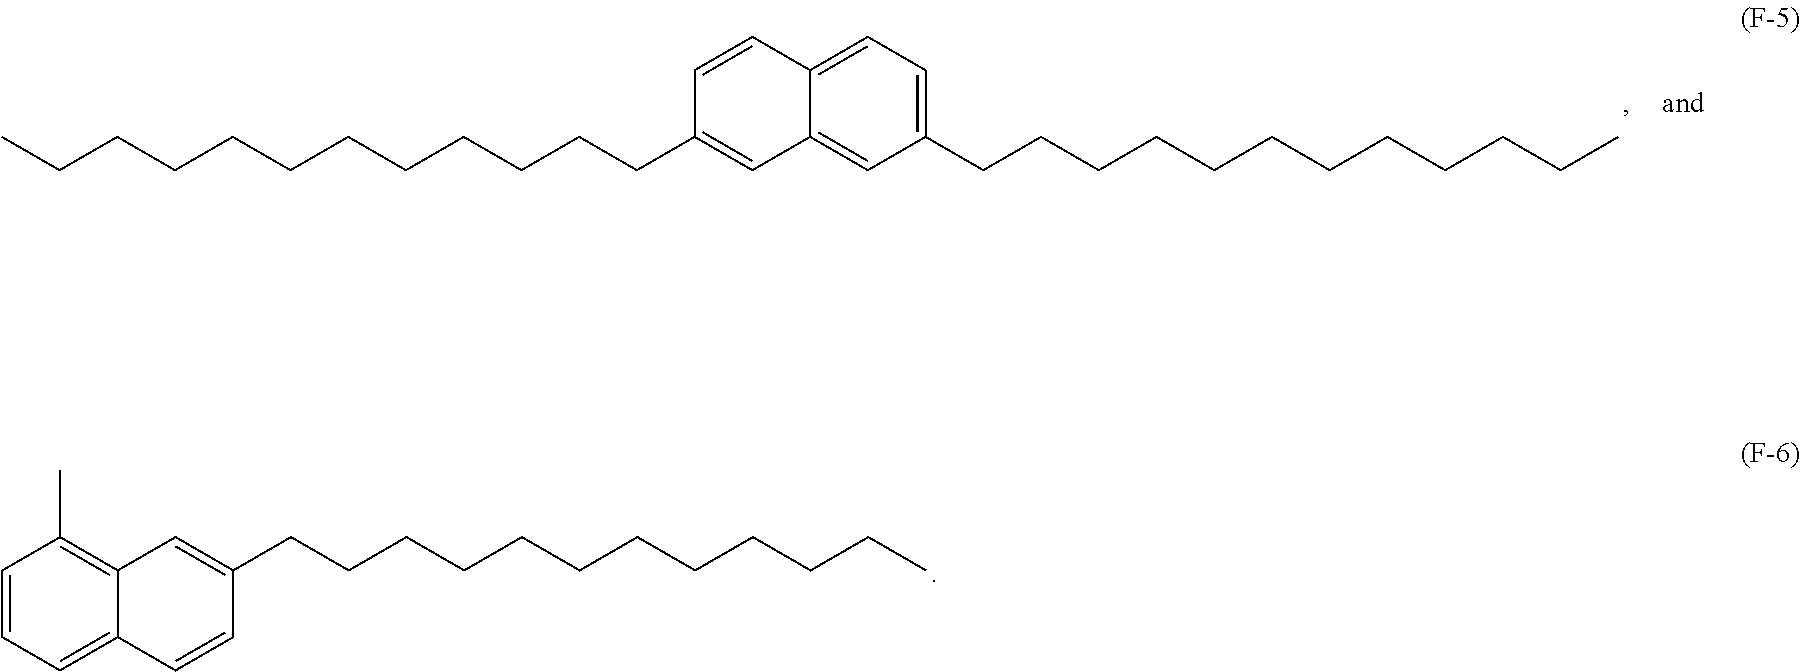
C1=CC=C2C(=C1C)C=C(CCCCCCCCCCCC)C=C2.C1=C(CCCCCCCCCCCC)C=C2C(=C1)C=CC(CCCCCCCCCCCC)=C2
